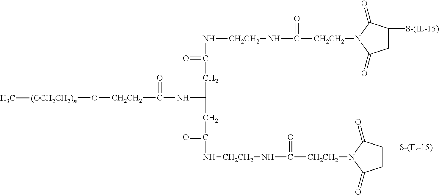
C([CH2CH2]N1C(=O)CC([S-(IL-15)])C1=O)(=O)N[CH2CH2]NC(CC(CC(=O)N[CH2CH2]NC([CH2CH2]N1C(=O)CC([S-(IL-15)])C1=O)=O)NC(=O)[CH2CH2]O[(OCH2CH2)n]C)=O
